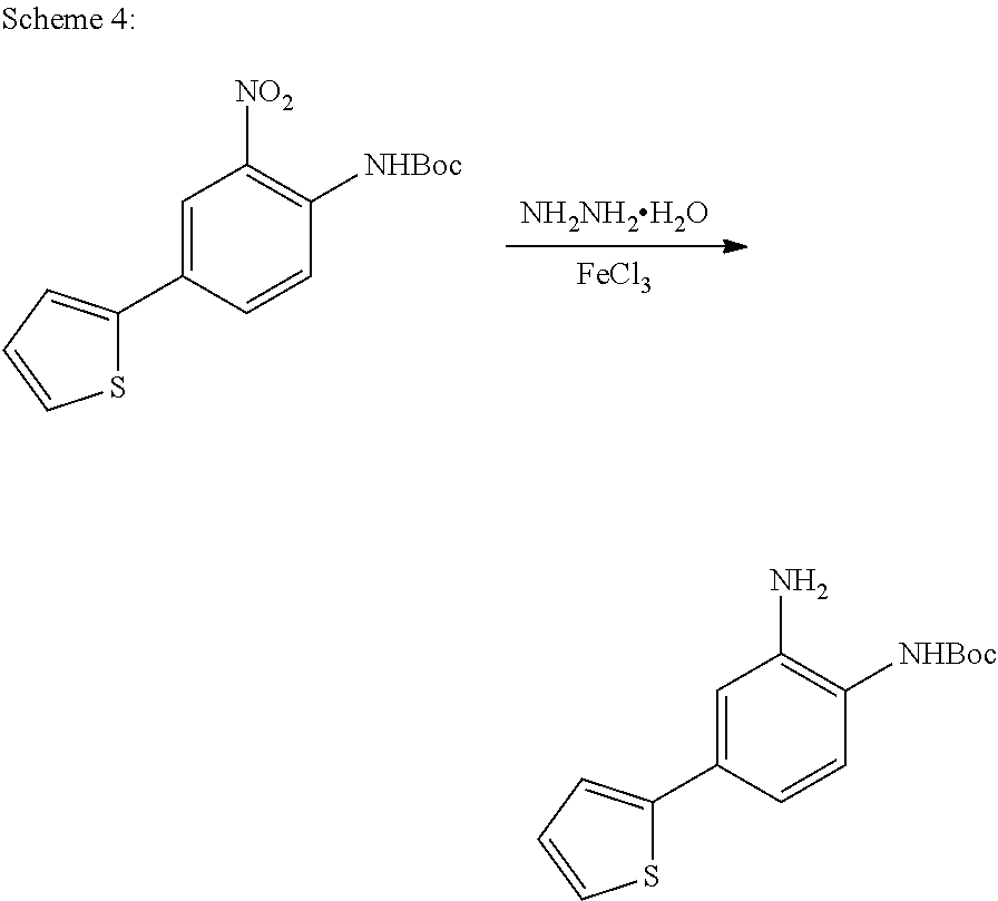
[NH2NH2H2O].[FeCl3].C1=C(C2=CC=CS2)C=CC([NHBoc])=C1[NO2].C1=C(C2=CC=CS2)C=CC([NHBoc])=C1N
